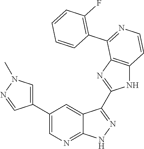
C1(C2=CN=C3C(=C2)C(C2=NC4=C(N2)C=CN=C4C2=C(F)C=CC=C2)=N[N H]3)=CN(C)N=C1
